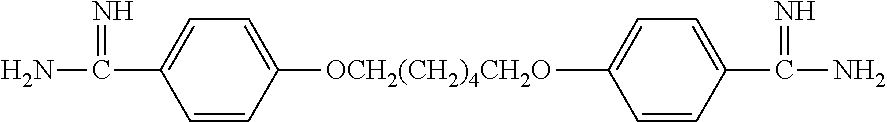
C1=CC([OCH2(CH2)4CH2O]C2=CC=C(C(N)=N)C=C2)=CC=C1C(N)=N
